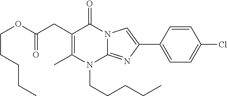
CC1=C(CC(OCCCCC)=O)C(=O)N2C(=NC(C3=CC=C(Cl)C=C3)=C2)N1CCCCC
